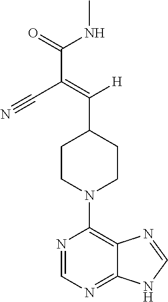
N1=CN=C2C(=C1N1CCC(C(=C(C#N)C(NC)=O)[H])CC1)N=CN2
